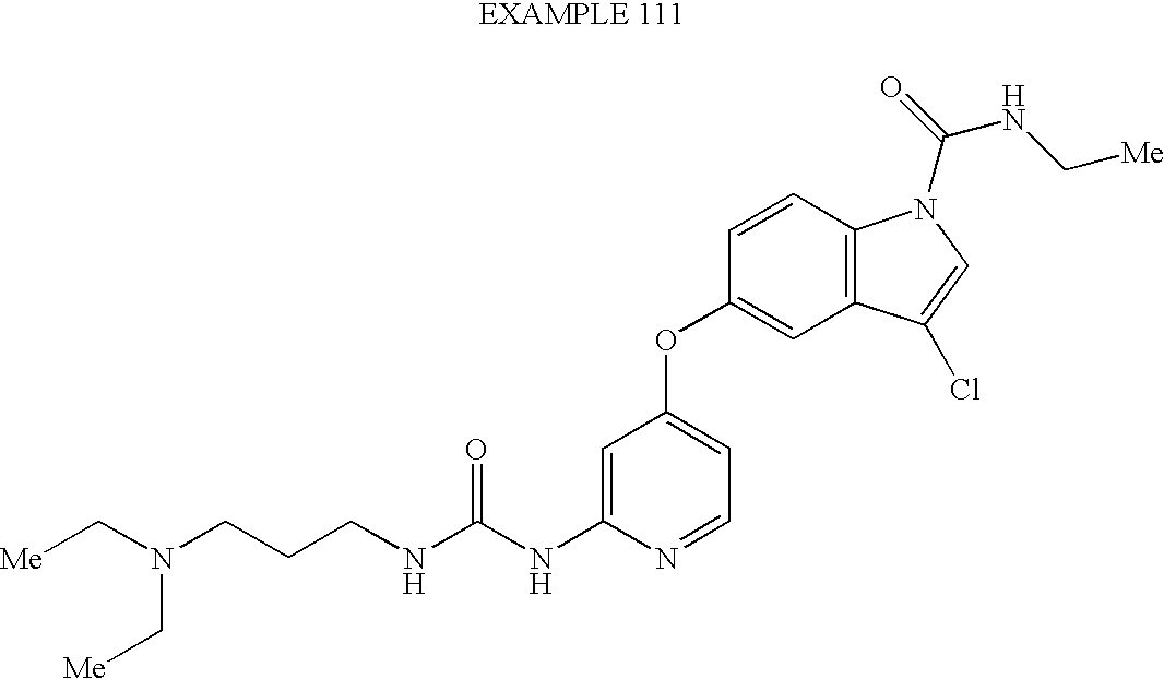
N(C(NC1=CC(OC2=CC3=C(C=C2)N(C(=O)NC[Me])C=C3Cl)=CC=N1)=O)CCCN(C[Me])C[Me]
